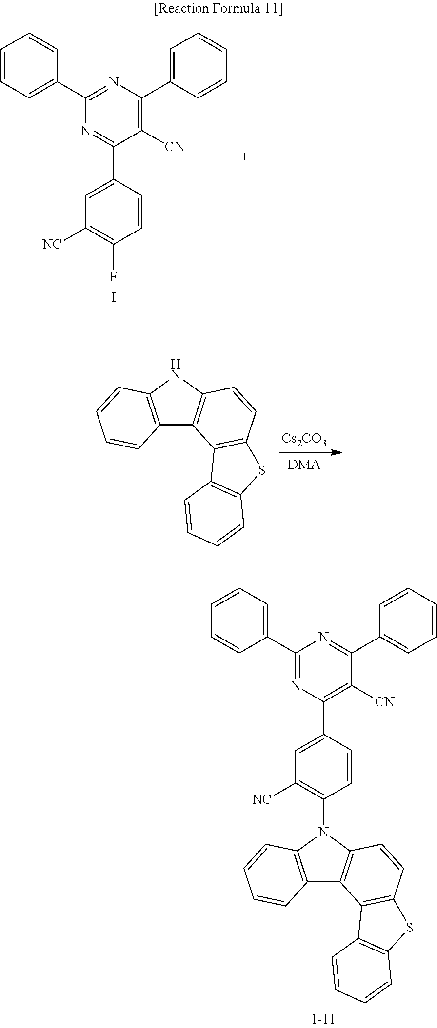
C1=CC=C(C2=NC(C3=CC=CC=C3)=C([CN])C(C3=CC([NC])=C(F)C=C3)=N2)C=C1.I.[Cs2CO3].[DMA].C12=C(NC3=C1C1=C(C=C3)SC3=C1C=CC=C3)C=CC=C2.C1=CC=C(C2=NC(C3=CC([NC])=C(N4C5=C(C6=C4C=CC=C6)C4=C(C=C5)SC5=C4C=CC=C5)C=C3)=C([CN])C(C3=CC=CC=C3)=N2)C=C1
